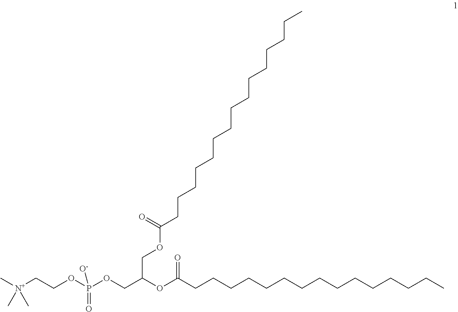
[N+](CCOP(OCC(OC(CCCCCCCCCCCCCCC)=O)COC(CCCCCCCCCCCCCCC)=O)(=O)[O-])(C)(C)C
